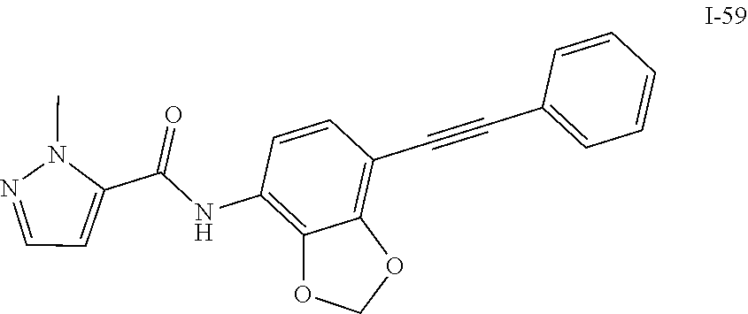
CN1C(C(NC2=C3C(=C(C#CC4=CC=CC=C4)C=C2)OCO3)=O)=CC=N1
